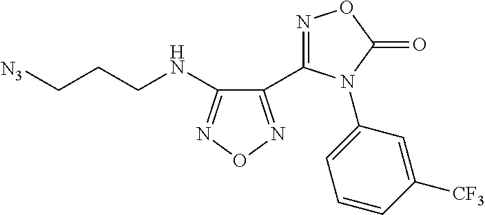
C1(NCCC[N3])=NON=C1C1=NOC(=O)N1C1=CC=CC([CF3])=C1
